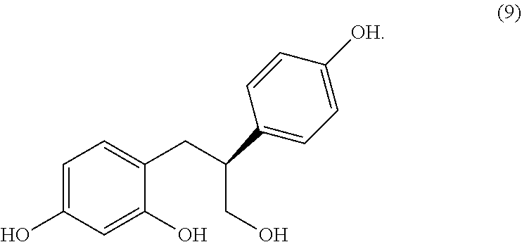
C1=C(O)C=C(O)C(CC(CO)C2=CC=C([OH])C=C2)=C1
